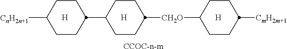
[H].C1CC([CH2O]C2CCC([CmH2m+1])CC2)CCC1C1CCC([CnH2n+1])CC1.[H].[H].[CCOC-n-m]
